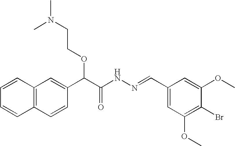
C12=C(C=CC(C(C(NN=CC3=CC(OC)=C(Br)C(OC)=C3)=O)OCCN(C)C)=C1)C=CC=C2
